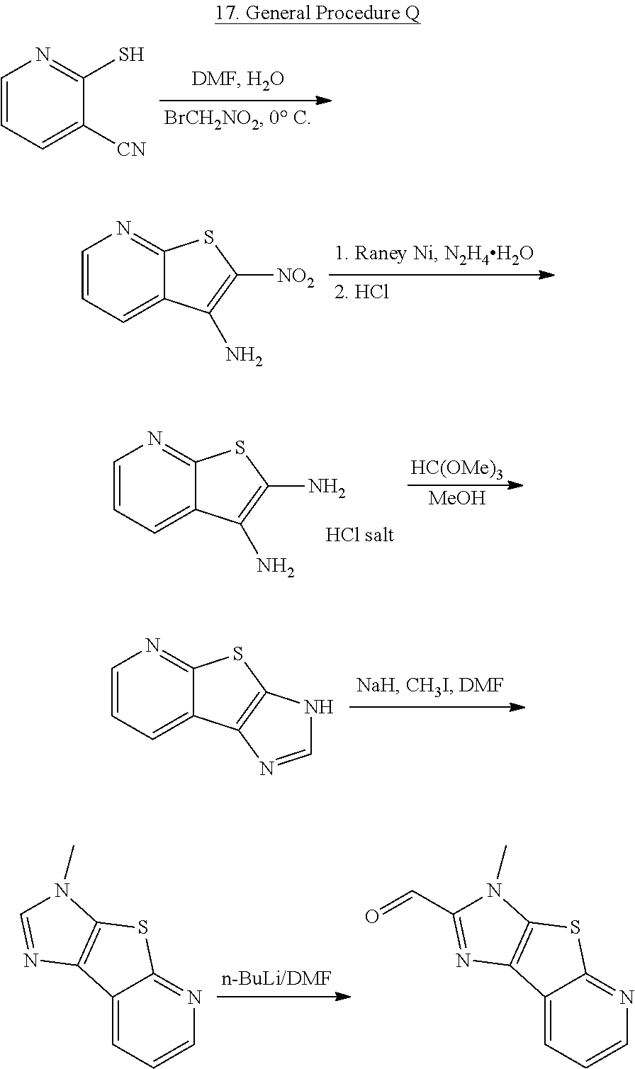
C1=CC=C([CN])C(S)=N1.C1=CC=C2C(=N1)SC([NO2])=C2N.C1=CC=C2C(=N1)SC(N)=C2N.[HC(OMe)3].[MeOH].C1=CC=C2C(=N1)SC1=C2N=CN1.C12=CC=CN=C1SC1=C2N=CN1C.C12=CC=CN=C1SC1=C2N=C(C=O)N1C
